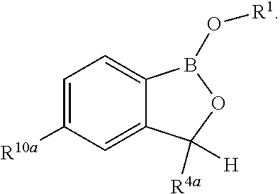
C1=C([R10a])C=C2C(=C1)B(O[R1])OC2([R4a])[H]
